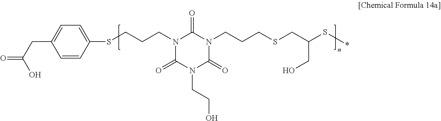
N1(CCCSC2=CC=C(CC(=O)O)C=C2)C(=O)N(CCO)C(=O)N(CCCSCC(S*)CO)C1=O
